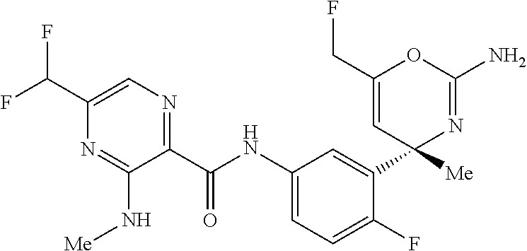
C1(C(NC2=CC=C(F)C(C3([Me])N=C(N)OC(CF)=C3)=C2)=O)=NC=C(C(F)F)N=C1N[Me]
